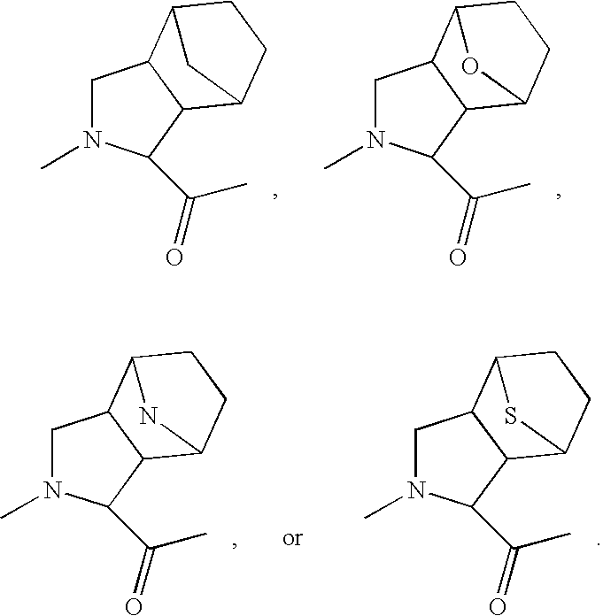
C1N(C)C(C(=O)C)C2C1C1CCC2C1.C1N(C)C(C(=O)C)C2C1C1CCC2O1.C1N(C)C(C(=O)C)C2C1C1CCC2N1.C1N(C)C(C(=O)C)C2C1C1CCC2S1
